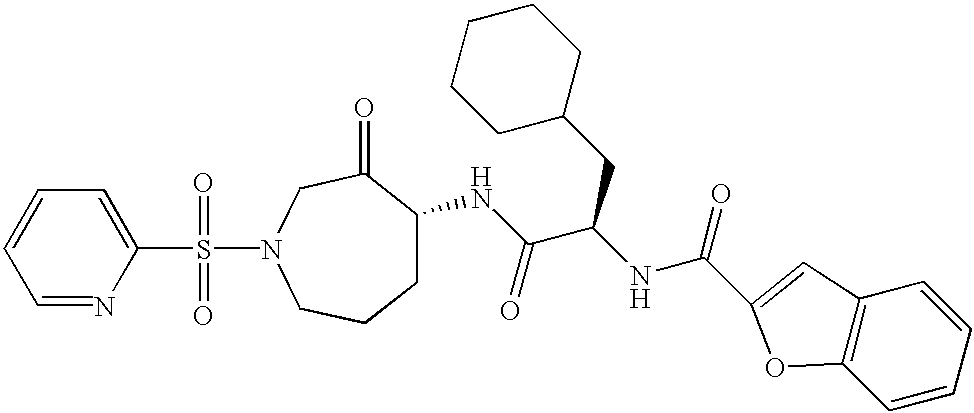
C1=NC(S(=O)(=O)N2CC(=O)C(NC(=O)C(NC(=O)C3=CC4=C(C=CC=C4)O3)CC3CCCCC3)CCC2)=CC=C1
